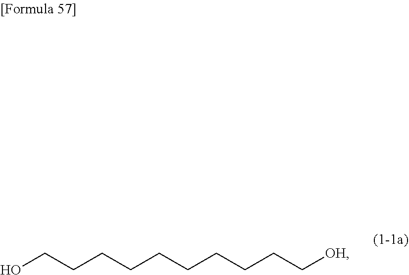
OCCCCCCCCCC[OH]
